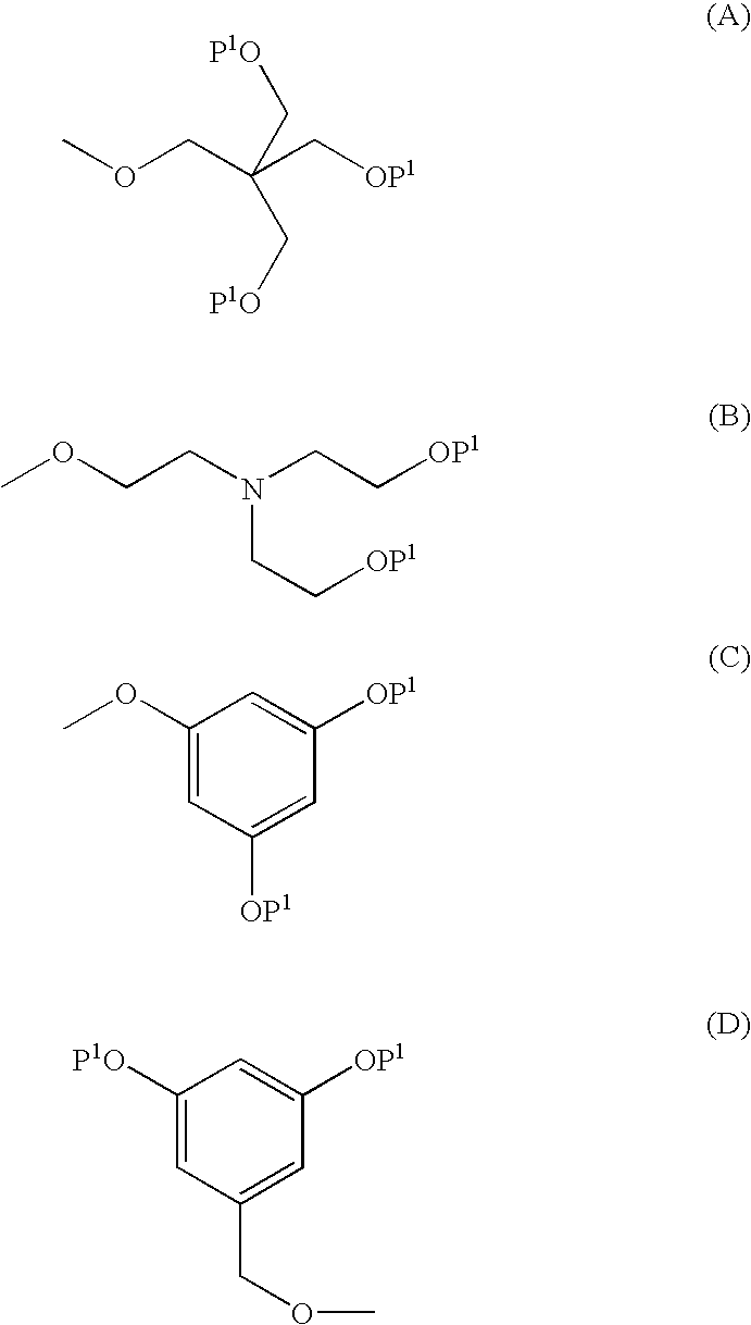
COCCN(CC[OP1])CC[OP1].C1(OC)=CC([OP1])=CC([OP1])=C1.C1([P1O])=CC(COC)=CC([OP1])=C1.COCC(C[OP1])(C[P1O])C[P1O]
